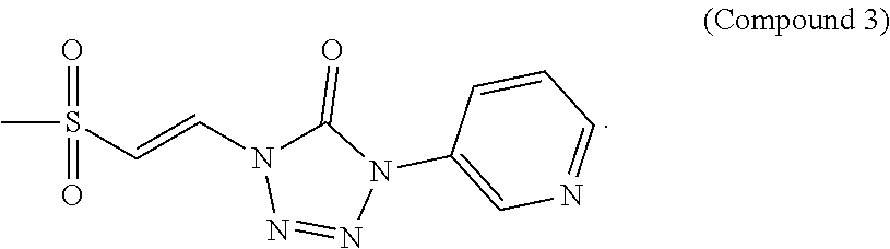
CS(=O)(=O)C=CN1C(=O)N(C2=CN=CC=C2)N=N1
